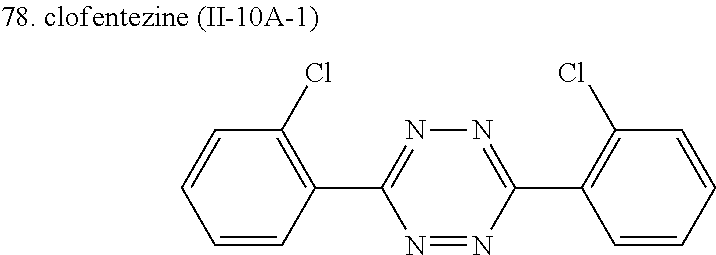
C1=CC(C2=NN=C(C3=C(Cl)C=CC=C3)N=N2)=C(Cl)C=C1
